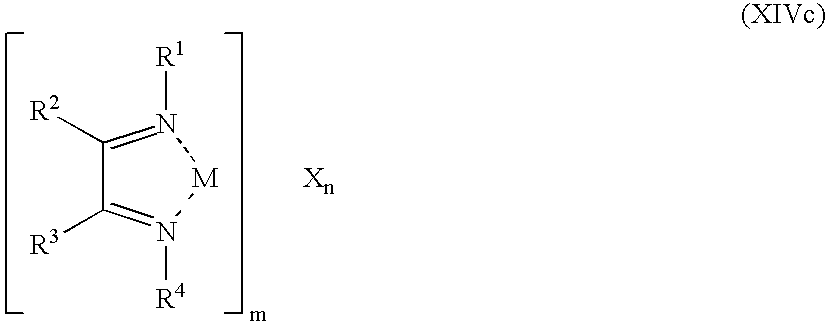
C1([R2])=N([R1])[M]N([R4])=C1[R3]
